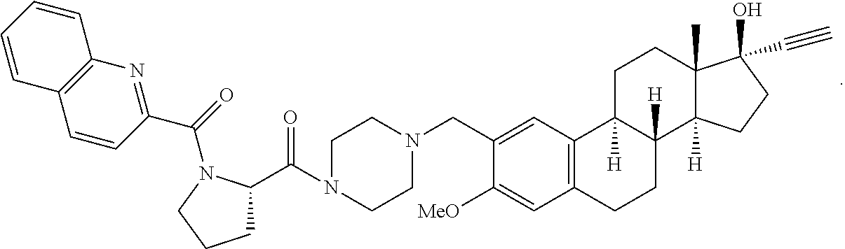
C1C2([H])C([H])(C3([H])C(C)(C1)C(O)(C#C)CC3)CCC1=C2C=C(CN2CCN(C(C3CCCN3C(C3=NC4=C(C=C3)C=CC=C4)=O)=O)CC2)C([MeO])=C1
